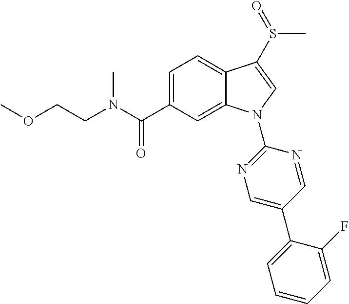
C(C1=CC=C2C(=C1)N(C1=NC=C(C3=CC=CC=C3F)C=N1)C=C2S(=O)C)(=O)N(CCOC)C
